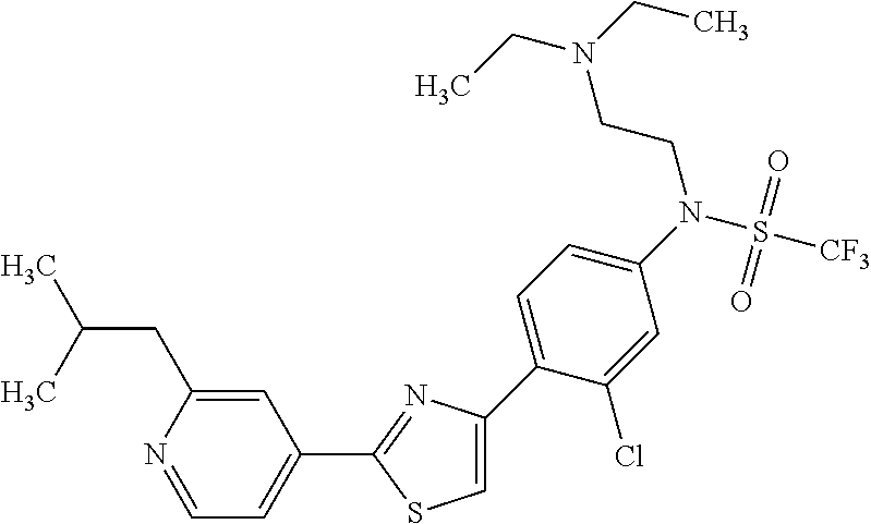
C1=C(C2=CC=C(N(S(=O)(=O)[CF3])CCN(CC)CC)C=C2Cl)N=C(C2=CC=NC(CC(C)C)=C2)S1
